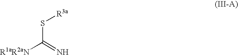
S(C([R1aR2aN])=N)[R3a]
